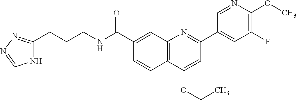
C1(C(NCCCC2=NN=CN2)=O)=CC2=C(C=C1)C(OCC)=CC(C1=CC(F)=C(OC)N=C1)=N2
